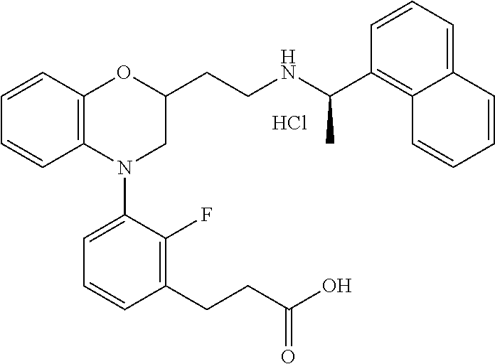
Cl.C1=CC2=C(C=C1)N(C1=CC=CC(CCC(O)=O)=C1F)CC(CCNC(C1=C3C(=CC=C1)C=CC=C3)C)O2
